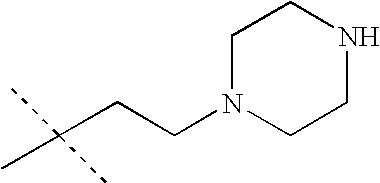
C(CCN1CCNCC1)(C)(C)C
